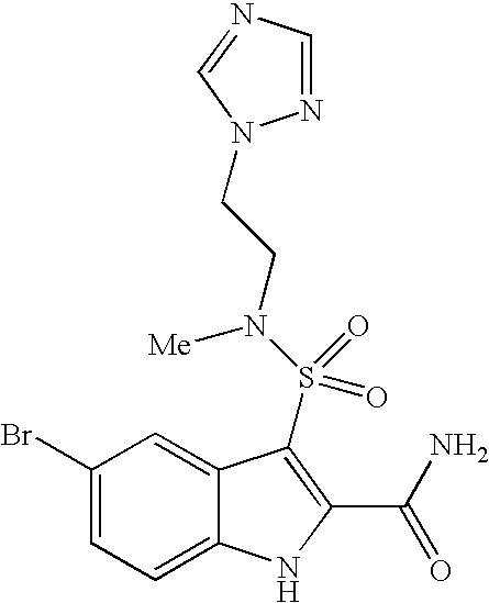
C1(Br)=CC=C2C(=C1)C(S(N([Me])CCN1N=CN=C1)(=O)=O)=C(C(N)=O)N2
